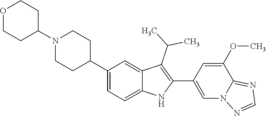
C1N(C2CCOCC2)CCC(C2=CC=C3C(=C2)C(C(C)C)=C(C2=CN4C(=NC=N4)C(OC)=C2)N3)C1
